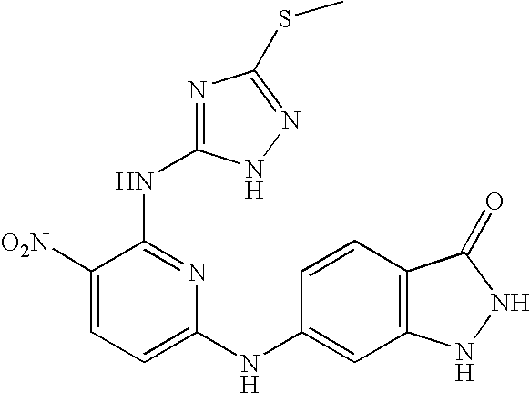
C1([O2N])=CC=C(NC2=CC3=C(C=C2)C(=O)NN3)N=C1NC1=NC(SC)=NN1
